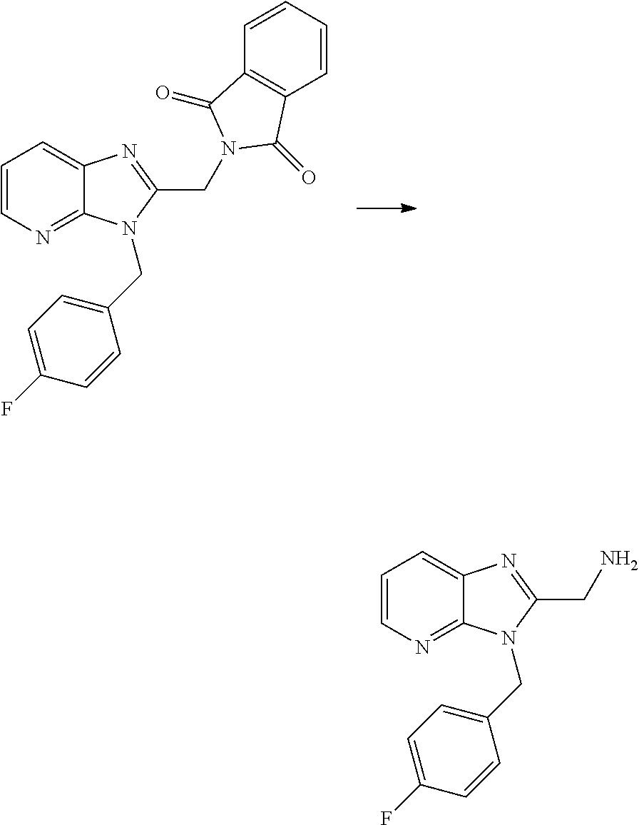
C1=CN=C2C(=C1)N=C(CN1C(=O)C3=C(C=CC=C3)C1=O)N2CC1=CC=C(F)C=C1.C1=CN=C2C(=C1)N=C(CN)N2CC1=CC=C(F)C=C1
